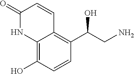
C12=C(O)C=CC(C(O)CN)=C1C=CC(=O)N2
